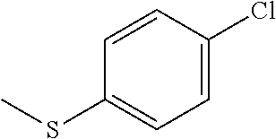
C1=C(Cl)C=CC(SC)=C1
